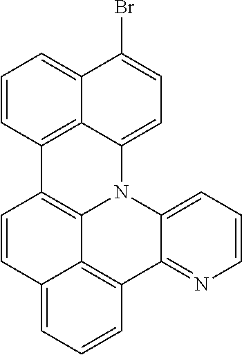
C1=CC2=CC=CC3=C2C2=C1C1=C4C(=CC=C(Br)C4=CC=C1)N2C1=CC=CN=C31
